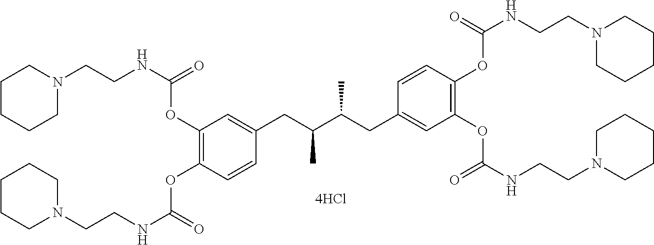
C1(OC(=O)NCCN2CCCCC2)=C(OC(=O)NCCN2CCCCC2)C=CC(CC(C(CC2=CC(OC(=O)NCCN3CCCCC3)=C(OC(=O)NCCN3CCCCC3)C=C2)C)C)=C1
